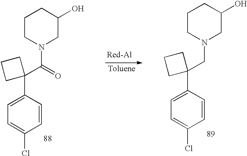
C1=C(C2(C(N3CC(O)CCC3)=O)CCC2)C=CC(Cl)=C1.C1=C(C2(CN3CC(O)CCC3)CCC2)C=CC(Cl)=C1
